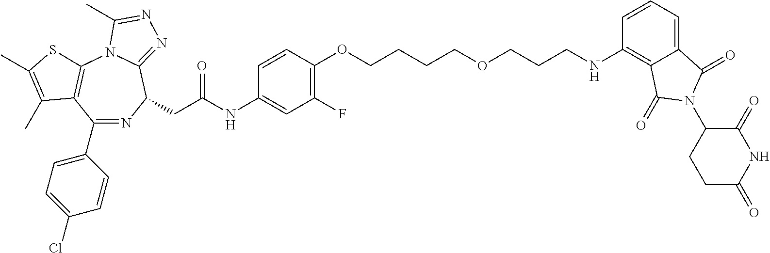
C1(C2=CC=C(Cl)C=C2)=NC(CC(NC2=CC(F)=C(OCCCCOCCCNC3=C4C(=CC=C3)C(=O)N(C3CCC(=O)NC3=O)C4=O)C=C2)=O)C2=NN=C(C)N2C2=C1C(C)=C(C)S2
